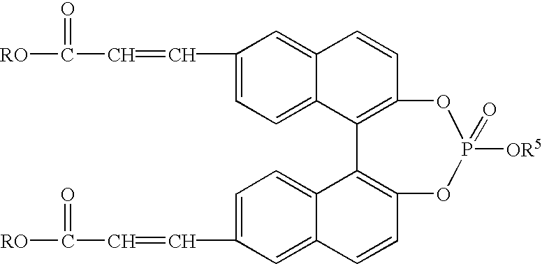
[RO]C(C=CC1=CC=C2C(=C1)C=CC1=C2C2=C(C=CC3=CC(C=CC(=O)[RO])=CC=C23)OP([OR5])(=O)O1)=O
